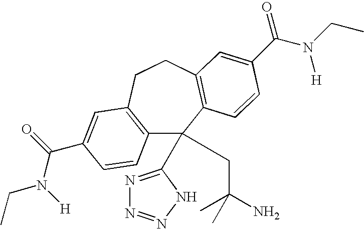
C12=C(CCC3=C(C1(C1=NN=NN1)CC(N)(C)C)C=CC(C(N(CC)[H])=O)=C3)C=C(C(=O)N([H])CC)C=C2
